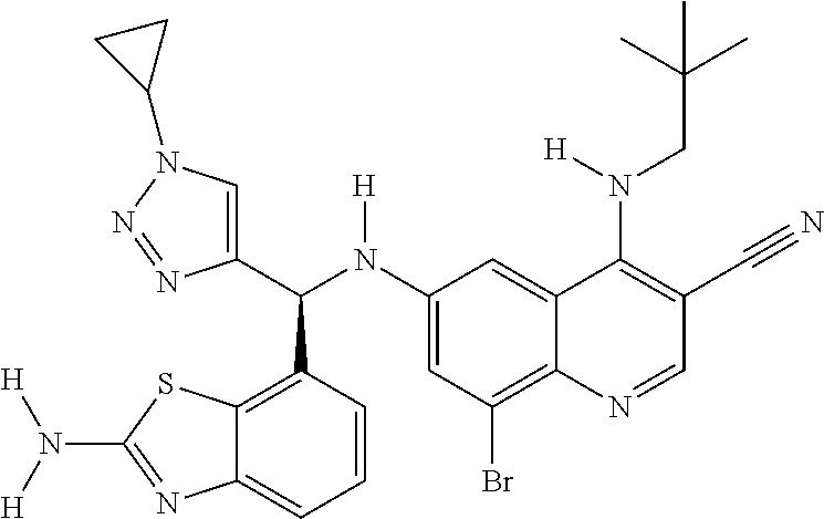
C1(N(C(C2=CN(C3CC3)N=N2)C2=C3C(=CC=C2)N=C(N([H])[H])S3)[H])=CC(Br)=C2C(=C1)C(N(CC(C)(C)C)[H])=C(C#N)C=N2
